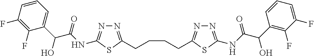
N1=C(CCCCC2=NN=C(NC(C(C3=C(F)C(F)=CC=C3)O)=O)S2)SC(NC(C(C2=CC=CC(F)=C2F)O)=O)=N1
